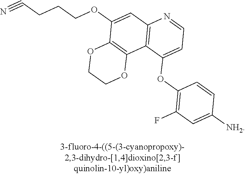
O(C1=CC2=C(C3=C1OCCO3)C(OC1=C(F)C=C([NH2])C=C1)=CC=N2)CCCC#N
